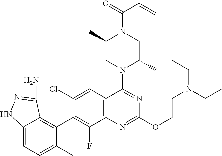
C12=C(C=C(Cl)C(C3=C4C(=CC=C3C)NN=C4N)=C1F)C(N1C(C)CN(C(C=C)=O)C(C)C1)=NC(OCCN(CC)CC)=N2
